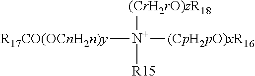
[(CrH2rO)zR18][N+]([(CpH2pO)xR16])([R17CO(OCnH2n)y])[R15]
